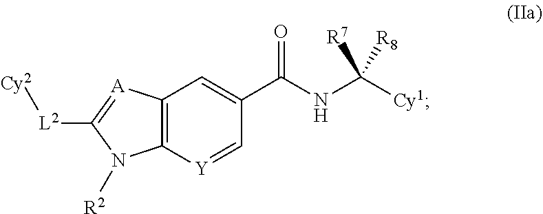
C12=C(N([R2])C([L2][Cy2])=[A]1)[Y]=CC(C(NC([Cy1])([R7])[R8])=O)=C2
